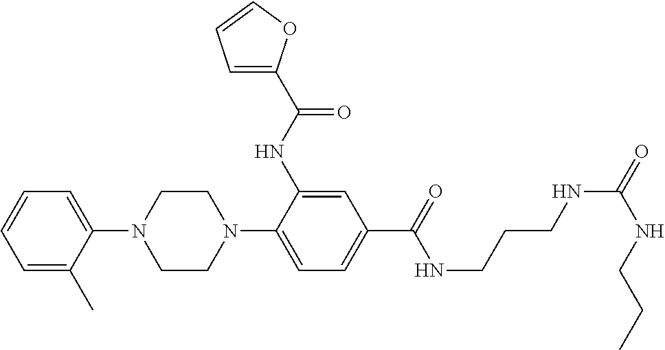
C1(N2CCN(C3=CC=C(C(NCCCNC(=O)NCCC)=O)C=C3NC(C3=CC=CO3)=O)CC2)=CC=CC=C1C
